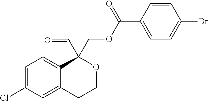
C1=C(Cl)C=C2C(=C1)C(C=O)(COC(=O)C1=CC=C(Br)C=C1)OCC2
